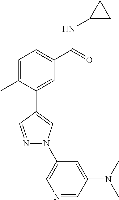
C1=C(C)C(C2=CN(C3=CN=CC(N(C)C)=C3)N=C2)=CC(C(=O)NC2CC2)=C1
